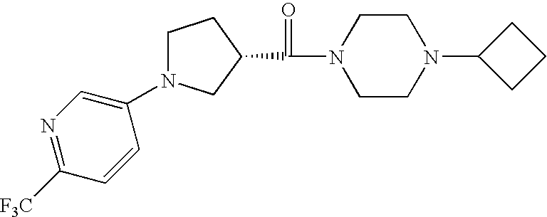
C1(N2CCC(C(=O)N3CCN(C4CCC4)CC3)C2)=CN=C([F3C])C=C1
